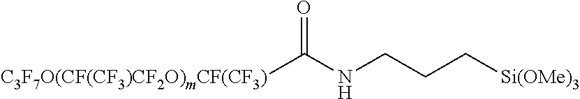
O=C(NCCC[Si(OMe)3])[C3F7O(CF(CF3)CF2O)mCF(CF3)]
